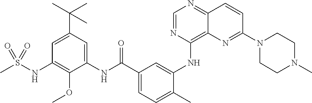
C1=NC(NC2=CC(C(NC3=CC(C(C)(C)C)=CC(NS(C)(=O)=O)=C3OC)=O)=CC=C2C)=C2C(=N1)C=CC(N1CCN(C)CC1)=N2
